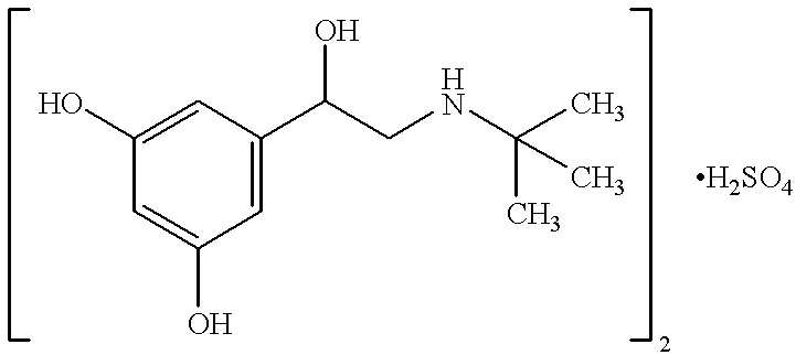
C1=C(O)C=C(O)C=C1C(CNC(C)(C)C)O.[H2SO4]
